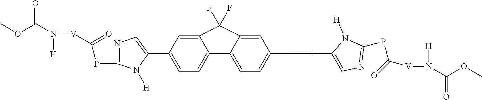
C12=CC(C3=CN=C(PC([V]N(C(OC)=O)[H])=O)N3[H])=CC=C1C1=CC=C(C#CC3=CN=C(PC([V]N([H])C(OC)=O)=O)N3[H])C=C1C2(F)F
